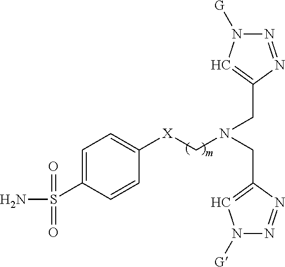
C1=C(S(N)(=O)=O)C=CC([X]CN(CC2=CN([G])N=N2)CC2=CN([G])N=N2)=C1
